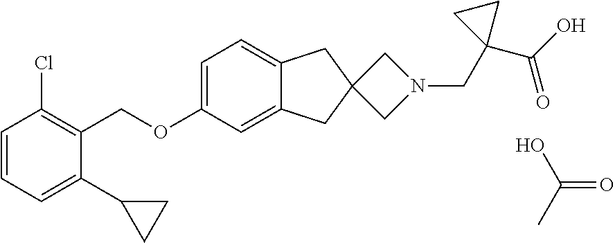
C1=CC=C(C2CC2)C(COC2=CC=C3C(=C2)CC2(C3)CN(CC3(C(=O)O)CC3)C2)=C1Cl.C(=O)(O)C
